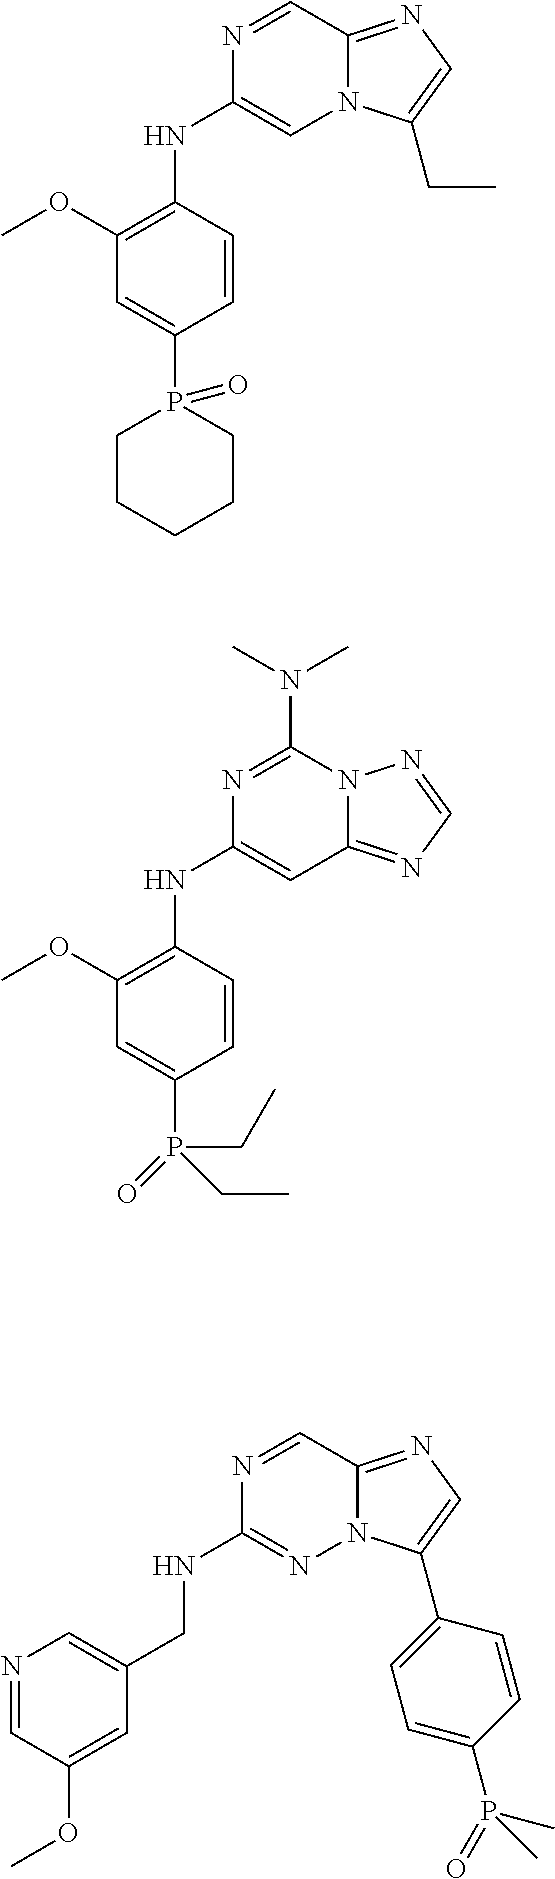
C1(NC2=C(OC)C=C(P3(=O)CCCCC3)C=C2)=CN2C(=NC=C2CC)C=N1.C1(NC2=C(OC)C=C(P(=O)(CC)CC)C=C2)=CC2=NC=NN2C(N(C)C)=N1.C1(NCC2=CN=CC(OC)=C2)=NN2C(=NC=C2C2=CC=C(P(=O)(C)C)C=C2)C=N1
